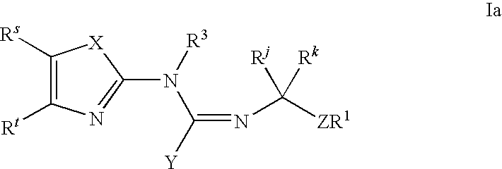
C1([Rs])=C([Rt])N=C(N([R3])C(=NC([ZR1])([Rj])[Rk])[Y])[X]1
